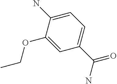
C1(OCC)=CC(C(=O)N)=CC=C1N
